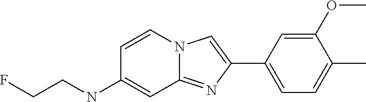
C1(C2=CN3C(=N2)C=C(NCCF)C=C3)=CC=C(C)C(OC)=C1
